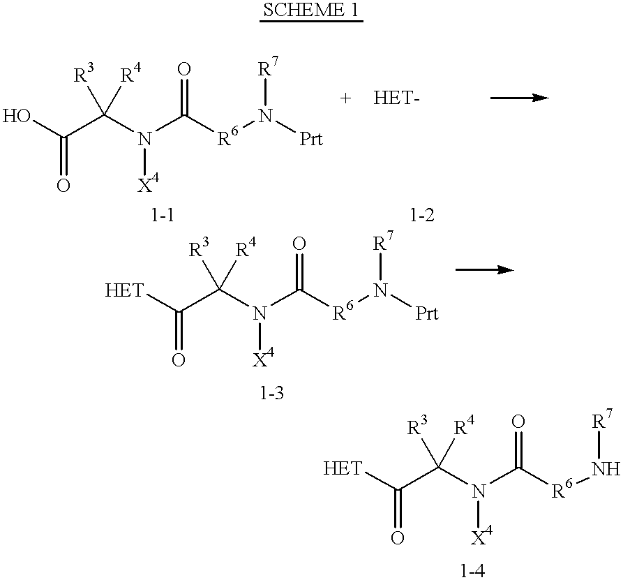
OC(C(N(C([R6]N([Prt])[R7])=O)[X4])([R4])[R3])=O.[HET-].[HET]C(C(N(C([R6]N([Prt])[R7])=O)[X4])([R4])[R3])=O.[HET]C(C(N(C([R6]N[R7])=O)[X4])([R4])[R3])=O
